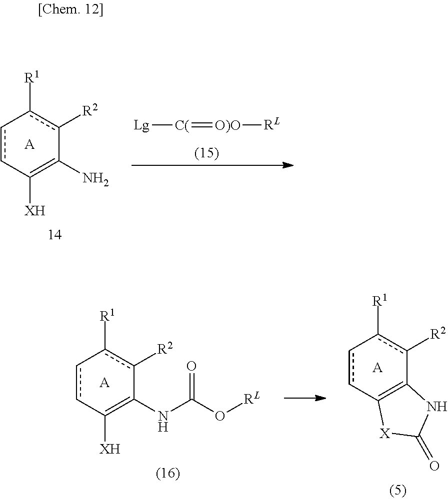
c1cC([XH])=C(N)c([R2])c-1[R1].[A].[Lg][C(]=[O)O][RL].c1cC2=C(c([R2])c-1[R1])NC(=O)[X]2.[A].c1cC([XH])=C(NC(O[RL])=O)c([R2])c-1[R1].[A]
